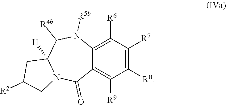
C1([R7])=C([R8])C([R9])=C2C(=C1[R6])N([R5b])C([R4b])C1([H])N(C2=O)CC([R2])C1
